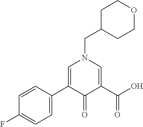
C1=C(C2=CN(CC3CCOCC3)C=C(C(O)=O)C2=O)C=CC(F)=C1
